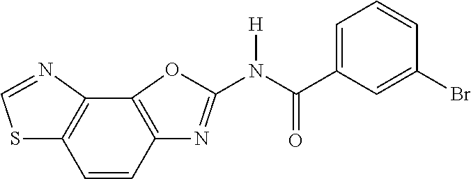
C12=C(C=CC3=C1N=CS3)N=C(N(C(C1=CC=CC(Br)=C1)=O)[H])O2
